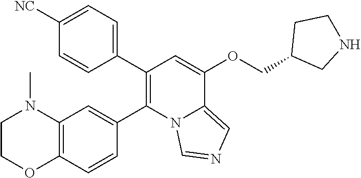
C1=CC(C2=C(C3=CC4=C(C=C3)OCCN4C)N3C(=CN=C3)C(OCC3CNCC3)=C2)=CC=C1[NC]
